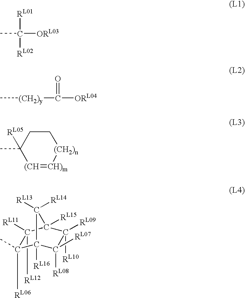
CC([ORL03])([RL01])[RL02].C[(CH2)y]C(=O)[ORL04].C1CC(C)([RL05])[(CH]=[CH)m][(CH2)n]1.C1(C)([RL06])C2([RL16])C([RL08])([RL07])C([RL10])([RL09])C([RL15])(C1([RL11])[RL12])C2([RL13])[RL14]
